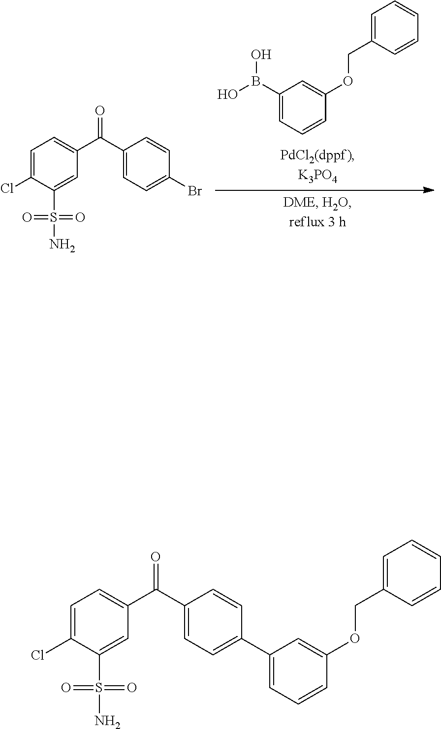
C1=C(Cl)C(S(=O)(=O)N)=CC(C(C2=CC=C(Br)C=C2)=O)=C1.C1(B(O)O)=CC=CC(OCC2=CC=CC=C2)=C1.C1=C(Cl)C(S(=O)(=O)N)=CC(C(C2=CC=C(C3=CC=CC(OCC4=CC=CC=C4)=C3)C=C2)=O)=C1
